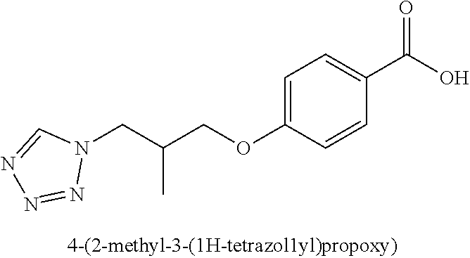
N1(CC(COC2=CC=C(C(O)=O)C=C2)C)C=NN=N1
